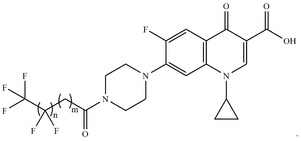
C(F)(F)(F)C(CC(N1CCN(C2=CC3=C(C=C2F)C(=O)C(C(O)=O)=CN3C2CC2)CC1)=O)(F)F
